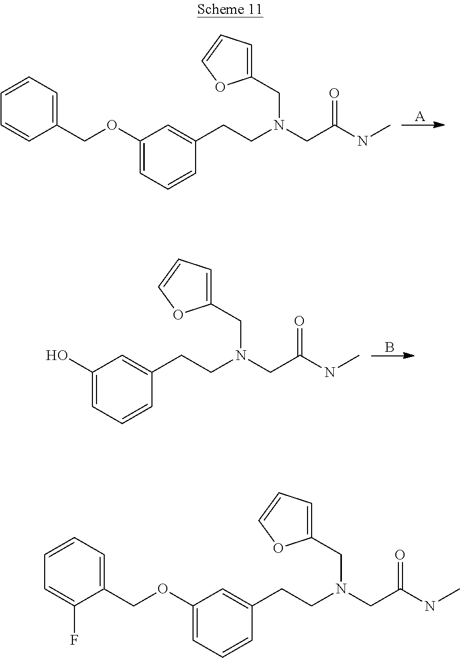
[A].C1=CC=C(COC2=CC=CC(CCN(CC(NC)=O)CC3=CC=CO3)=C2)C=C1.B.OC1=CC=CC(CCN(CC(NC)=O)CC2=CC=CO2)=C1.O(C1=CC=CC(CCN(CC(NC)=O)CC2=CC=CO2)=C1)CC1=CC=CC=C1F
